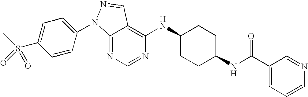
C12=NC=NC(NC3CCC(NC(C4=CC=CN=C4)=O)CC3)=C1C=NN2C1=CC=C(S(C)(=O)=O)C=C1
